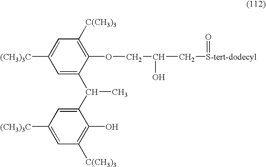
C1([(CH3)3C])=CC([C(CH3)3])=C(OCC(O)C[S-tert-dodecyl]=O)C(C(C)C2=CC([(CH3)3C])=CC([C(CH3)3])=C2O)=C1
